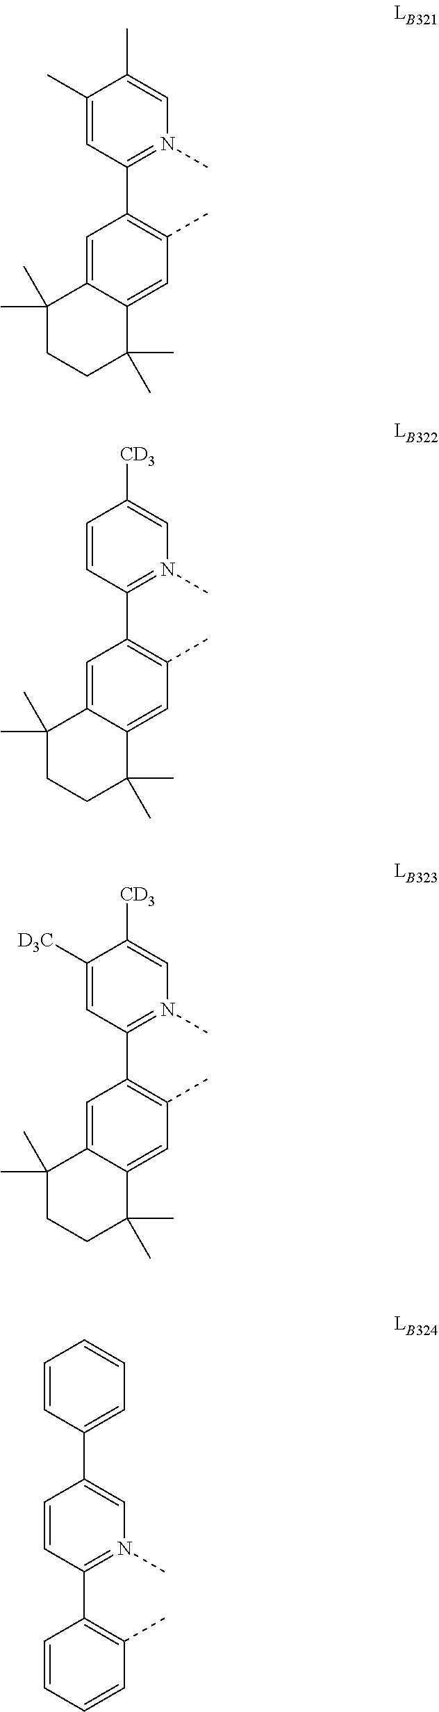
C1=C2C(=CC(C)=C1C1=N(C)C=C(C)C(C)=C1)C(C)(C)CCC2(C)C.C1=C2C(=CC(C)=C1C1=N(C)C=C([CD3])C=C1)C(C)(C)CCC2(C)C.C1=C2C(=CC(C)=C1C1=N(C)C=C([CD3])C([D3C])=C1)C(C)(C)CCC2(C)C.C1=CC=CC(C)=C1C1=N(C)C=C(C2=CC=CC=C2)C=C1
